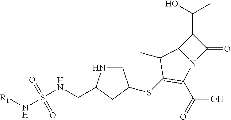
C1(C(O)C)C2N(C1=O)C(C(O)=O)=C(SC1CNC(CNS(N[R1])(=O)=O)C1)C2C
